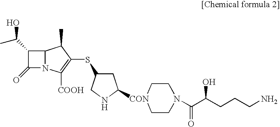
C1(C(C)O)C(=O)N2C1C(C)C(SC1CC([CON]3CCN(C(C(CCCN)O)=O)CC3)NC1)=C2[COOH]
